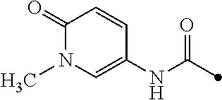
C1(=O)N(C)C=C(NC(=O)C)C=C1
